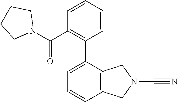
C12=C(C=CC=C1C1=C(C(N3CCCC3)=O)C=CC=C1)CN(C#N)C2
